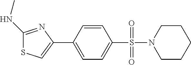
C1(NC)=NC(C2=CC=C(S(=O)(=O)N3CCCCC3)C=C2)=CS1
